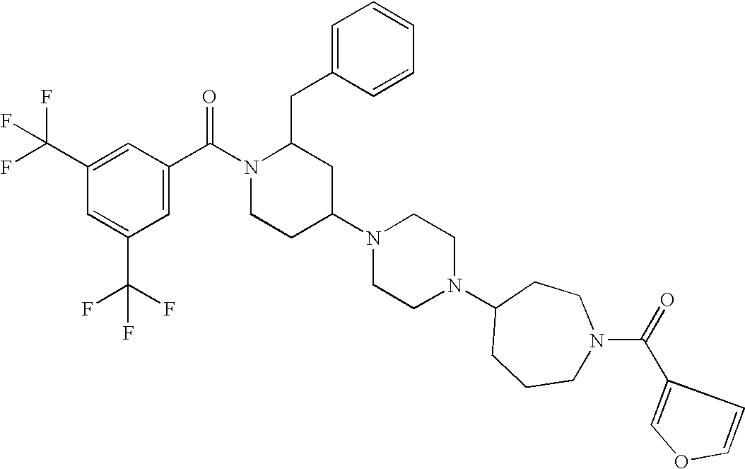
C1=C(C(F)(F)F)C=C(C(N2CCC(N3CCN(C4CCCN(C(=O)C5=COC=C5)CC4)CC3)CC2CC2=CC=CC=C2)=O)C=C1C(F)(F)F
